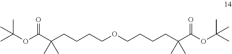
C(OC(C(CCCCOCCCCC(C(OC(C)(C)C)=O)(C)C)(C)C)=O)(C)(C)C
